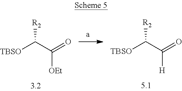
[TBSO]C([R2])C([OEt])=O.[TBSO]C([R2])C([H])=O
